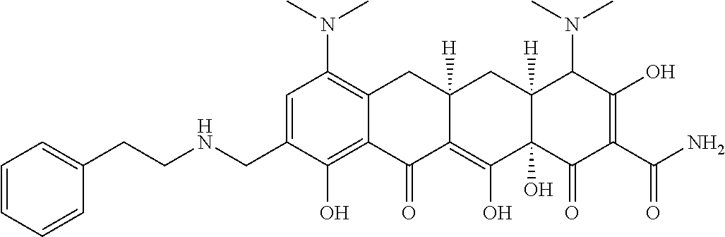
CN(C1=C2C(=C(O)C(CNCCC3=CC=CC=C3)=C1)C(=O)C1=C(O)C3(O)C([H])(CC1([H])C2)C(N(C)C)C(O)=C(C(N)=O)C3=O)C
